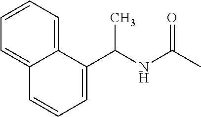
N(C(C)=O)C(C1=CC=CC2=CC=CC=C12)C
